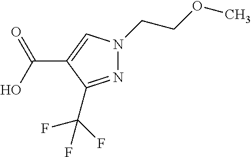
N1=C(C(F)(F)F)C(C(O)=O)=CN1CCOC
